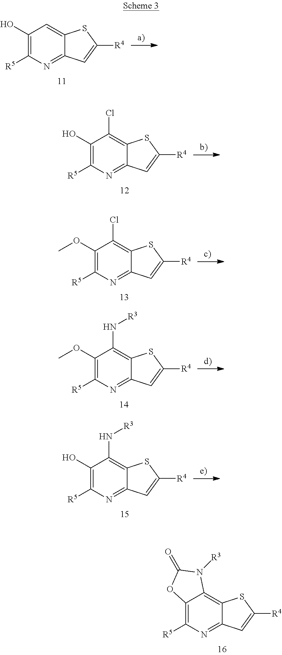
C1(O)=C([R5])N=C2C(=C1)SC([R4])=C2.C1(O)=C([R5])N=C2C(=C1Cl)SC([R4])=C2.C1(OC)=C([R5])N=C2C(=C1Cl)SC([R4])=C2.C1(OC)=C([R5])N=C2C(=C1N[R3])SC([R4])=C2.C1(O)=C([R5])N=C2C(=C1N[R3])SC([R4])=C2.C12=C([R5])N=C3C(=C1N([R3])C(=O)O2)SC([R4])=C3
